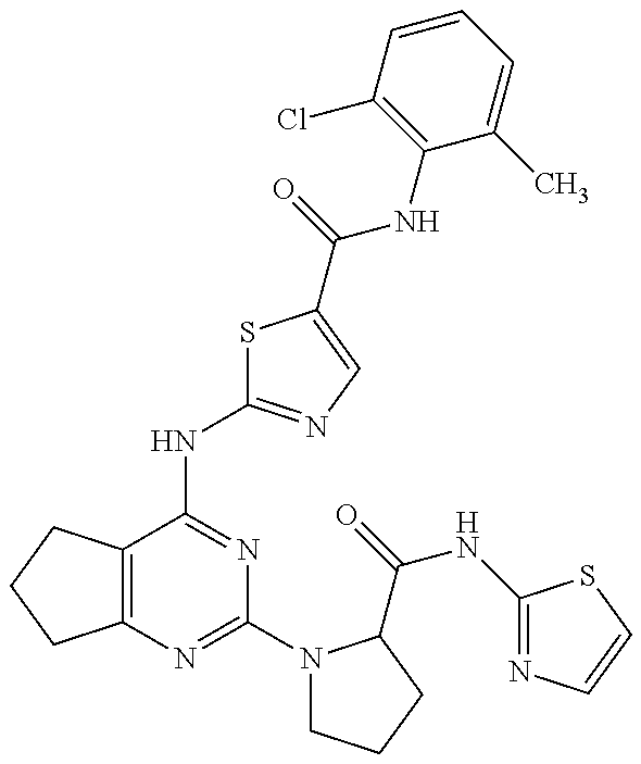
C12=C(CCC1)C(NC1=NC=C(C(NC3=C(Cl)C=CC=C3C)=O)S1)=NC(N1CCCC1C(=O)NC1=NC=CS1)=N2
